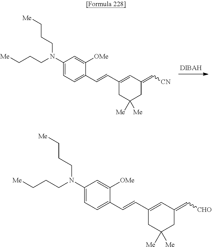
C1(N(CCC[Me])CCC[Me])=CC=C(C=CC2=CC(=C[CN])CC([Me])([Me])C2)C([OMe])=C1.C1(N(CCC[Me])CCC[Me])=CC=C(C=CC2=CC(=C[CHO])CC([Me])([Me])C2)C([OMe])=C1
